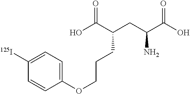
C(C(CC(C(O)=O)N)C(O)=O)CCOC1=CC=C([125I])C=C1
